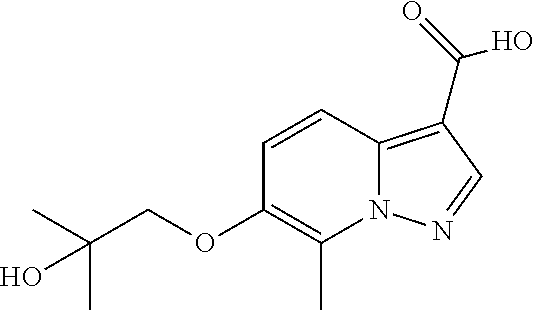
C12=C(C(=O)O)C=NN1C(C)=C(OCC(C)(C)O)C=C2
